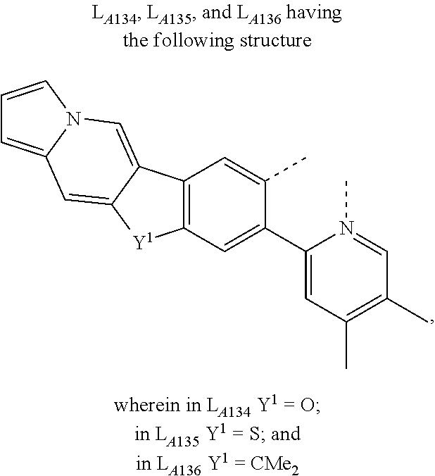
C12=C(C3=CN4C(=CC=C4)C=C3[Y1]1)C=C(C)C(C1=CC(C)=C(C)C=N1C)=C2
